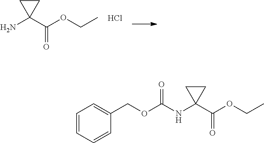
C1CC1(N)C(OCC)=O.Cl.C1CC1(NC(OCC1=CC=CC=C1)=O)C(OCC)=O
